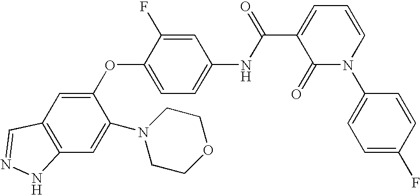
C1(OC2=CC=C(NC(C3=CC=CN(C4=CC=C(F)C=C4)C3=O)=O)C=C2F)=CC2=C(C=C1N1CCOCC1)NN=C2
